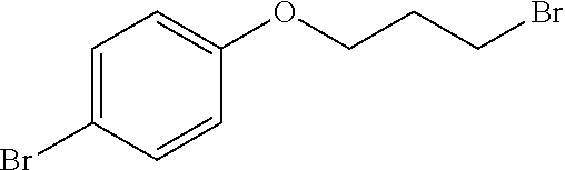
C1=C(Br)C=CC(OCCCBr)=C1
